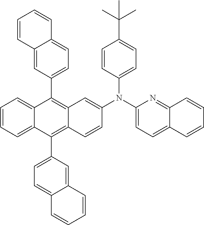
C1=CC=C2C(=C1)C(C1=CC=C3C(=C1)C=CC=C3)=C1C(=C2C2=CC=C3C(=C2)C=CC=C3)C=CC(N(C2=CC=C(C(C)(C)C)C=C2)C2=CC=C3C(=N2)C=CC=C3)=C1
